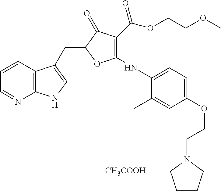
[CH3COOH].C1=CC2=C(N=C1)NC=C2C=C1C(=O)C(C(OCCOC)=O)=C(NC2=CC=C(OCCN3CCCC3)C=C2C)O1
